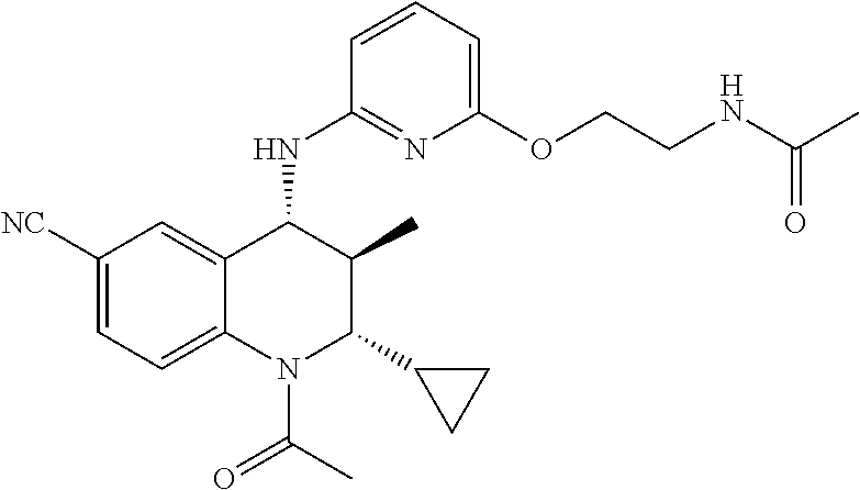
C1([NC])=CC=C2C(=C1)C(NC1=NC(OCCNC(C)=O)=CC=C1)C(C)C(C1CC1)N2C(=O)C
